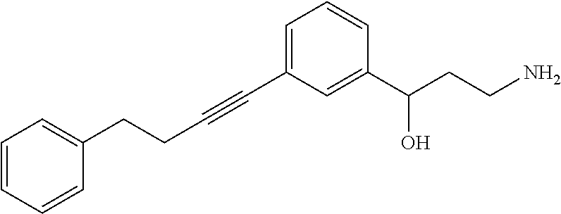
C1(CCC#CC2=CC=CC(C(CCN)O)=C2)=CC=CC=C1
